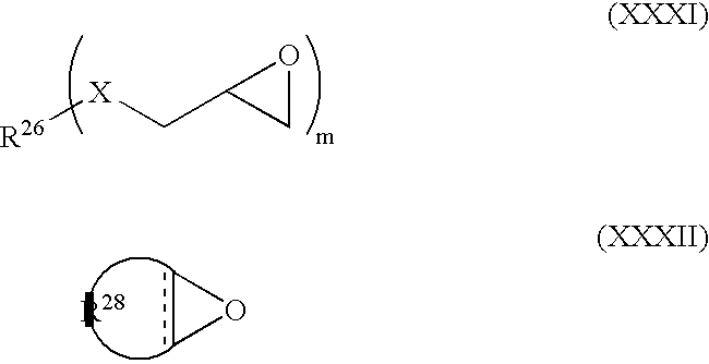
c1cO1.C1OC1C[X][R26]
